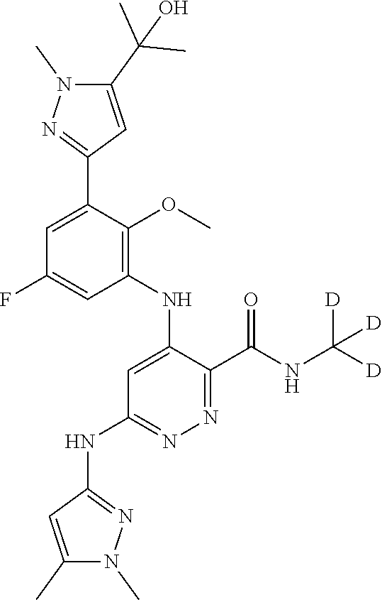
C1=C(F)C=C(C2=NN(C)C(C(C)(C)O)=C2)C(OC)=C1NC1=CC(NC2=NN(C)C(C)=C2)=NN=C1C(NC([D])([D])[D])=O
